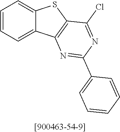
C1=CC=C2C(=C1)SC1=C2N=C(C2=CC=CC=C2)N=C1Cl
